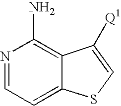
N1=CC=C2C(=C1N)C([Q1])=CS2
